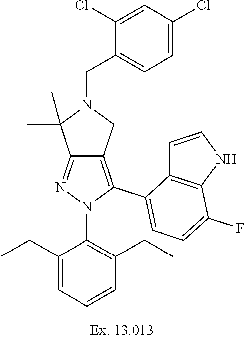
C12=NN(C3=C(CC)C=CC=C3CC)C(C3=CC=C(F)C4=C3C=CN4)=C1CN(CC1=CC=C(Cl)C=C1Cl)C2(C)C
